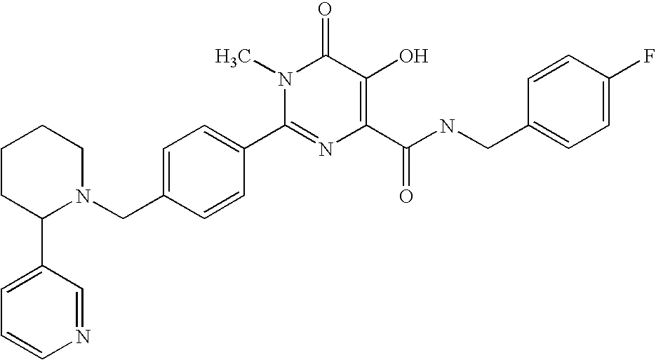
C1CC(C2=CC=CN=C2)N(CC2=CC=C(C3=NC(C(NCC4=CC=C(F)C=C4)=O)=C(O)C(=O)N3C)C=C2)CC1
